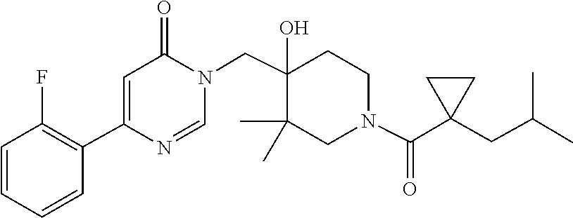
C1=NC(C2=C(F)C=CC=C2)=CC(=O)N1CC1(O)C(C)(C)CN(C(=O)C2(CC(C)C)CC2)CC1
